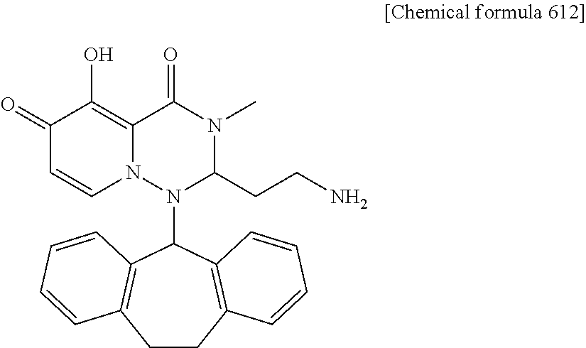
C1(=O)C=CN2C(=C1O)C(=O)N(C)C(CCN)N2C1C2=C(CCC3=C1C=CC=C3)C=CC=C2
